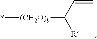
*[(CH2O)b]C(C=C)[R]
